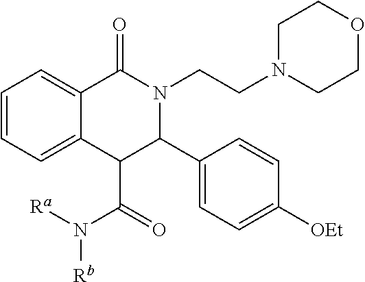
C1=CC=C2C(=C1)C(=O)N(CCN1CCOCC1)C(C1=CC=C([OEt])C=C1)C2C(N([Rb])[Ra])=O
